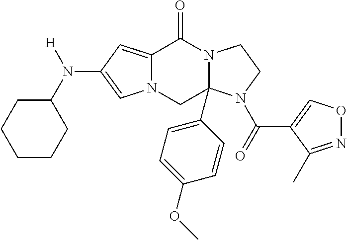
C12=CC(N(C3CCCCC3)[H])=CN1CC1(C3=CC=C(OC)C=C3)N(C2=O)CCN1C(C1=CON=C1C)=O
